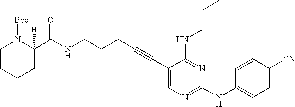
N(CCCC#CC1=CN=C(NC2=CC=C([CN])C=C2)N=C1NCCC)C(=O)C1([H])N([Boc])CCCC1
